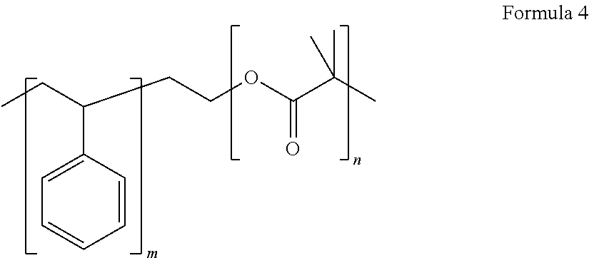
C1=CC(C(CC)CCOC(C(C)(C)C)=O)=CC=C1
